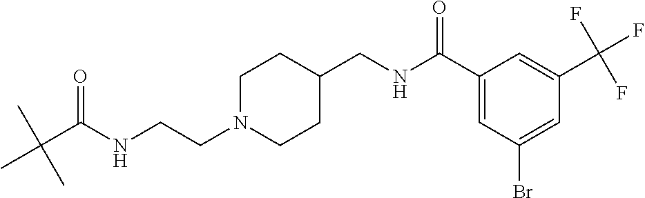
C1N(CCNC(C(C)(C)C)=O)CCC(CNC(C2=CC(Br)=CC(C(F)(F)F)=C2)=O)C1
